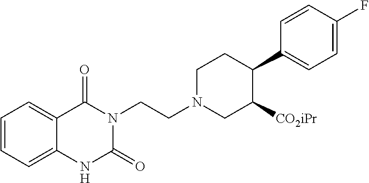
N1C(=O)N(CCN2CC([CO2iPr])C(C3=CC=C(F)C=C3)CC2)C(=O)C2=CC=CC=C12
